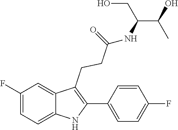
C1(CCC(=O)NC(C(O)C)CO)=C(C2=CC=C(F)C=C2)NC2=CC=C(F)C=C12
